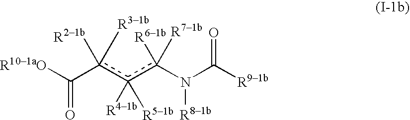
C(c(c(c(N(C([R91b])=O)[R81b])([R61b])[R71b])([R41b])[R51b])([R21b])[R31b])([R101aO])=O
